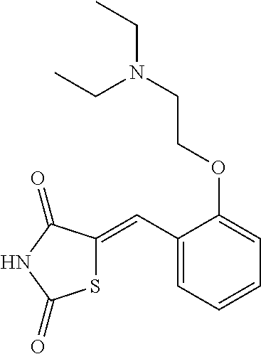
C1(C=C2SC(=O)NC2=O)=CC=CC=C1OCCN(CC)CC
